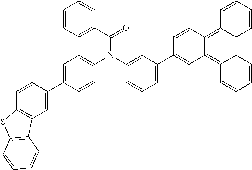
C12=C(C=CC(C3=CC4=C(C=C3)N(C3=CC(C5=CC6=C7C(=C8C(=C6C=C5)C=CC=C8)C=CC=C7)=CC=C3)C(=O)C3=C4C=CC=C3)=C1)SC1=C2C=CC=C1
